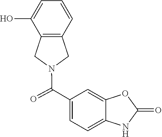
C12=C(CN(C(C3=CC=C4C(=C3)OC(=O)N4)=O)C1)C(O)=CC=C2
